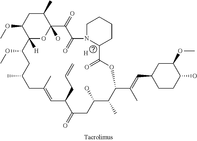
C1N2C(CCC1)C(=O)OC(C(=CC1CCC(O)C(OC)C1)C)C(C)C(O)CC(=O)C(CC=C)C=C(C)CC(C)CC(OC)C1([H])C(OC)CC(C)C(O)(C(=O)C2=O)O1.[H]
